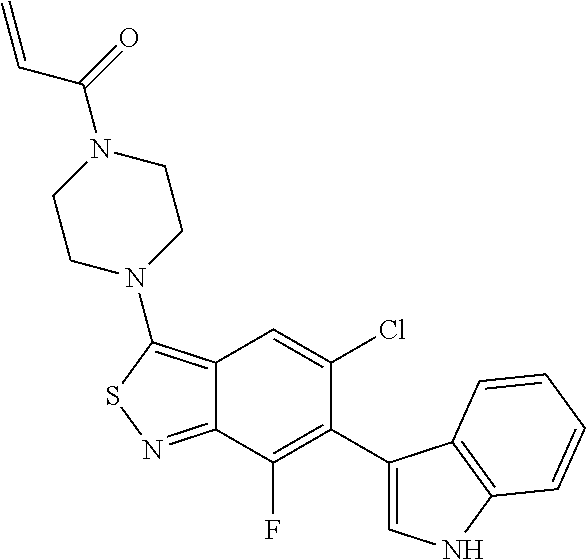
C12=C(N3CCN(C(C=C)=O)CC3)SN=C1C(F)=C(C1=CNC3=C1C=CC=C3)C(Cl)=C2
